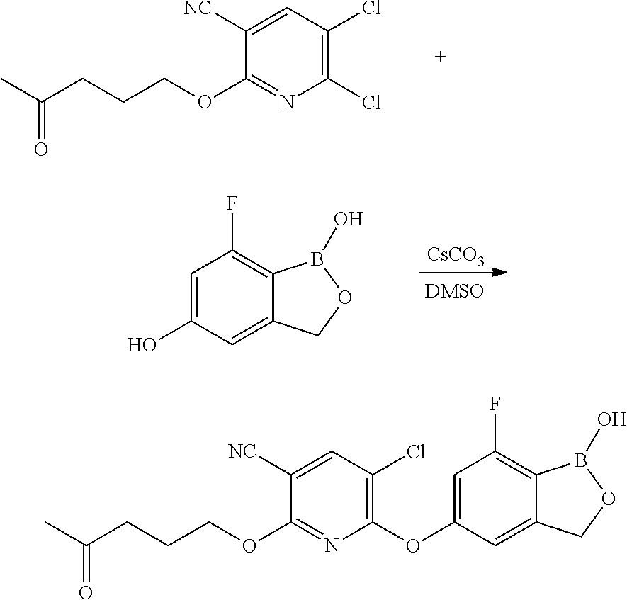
C1(Cl)=C(Cl)C=C([NC])C(OCCCC(C)=O)=N1.[CsCO3].C1=C(O)C=C2C(=C1F)B(O)OC2.C1(OC2=CC(F)=C3C(=C2)COB3O)=C(Cl)C=C([NC])C(OCCCC(C)=O)=N1
